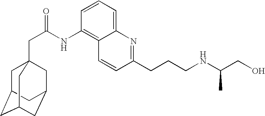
C1C2CC3CC(CC1(CC(=O)NC1=C4C(=CC=C1)N=C(CCCNC(CO)C)C=C4)C3)C2
